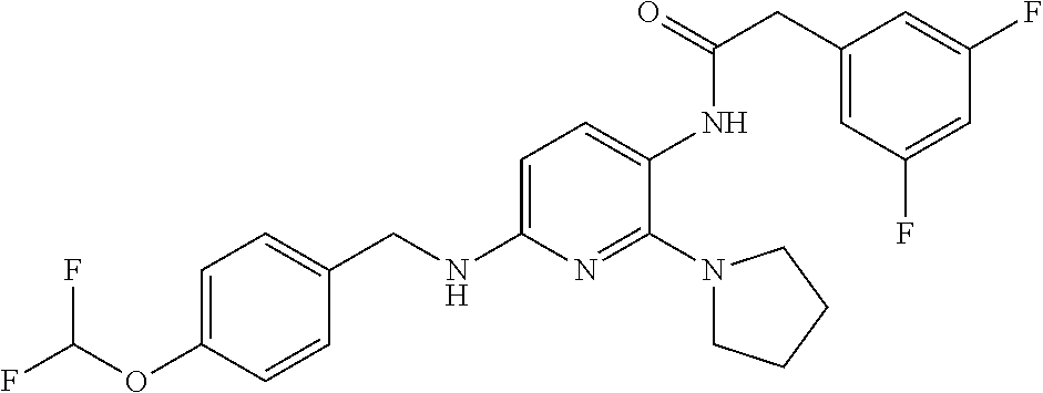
C1=C(OC(F)F)C=CC(CNC2=CC=C(NC(=O)CC3=CC(F)=CC(F)=C3)C(N3CCCC3)=N2)=C1
